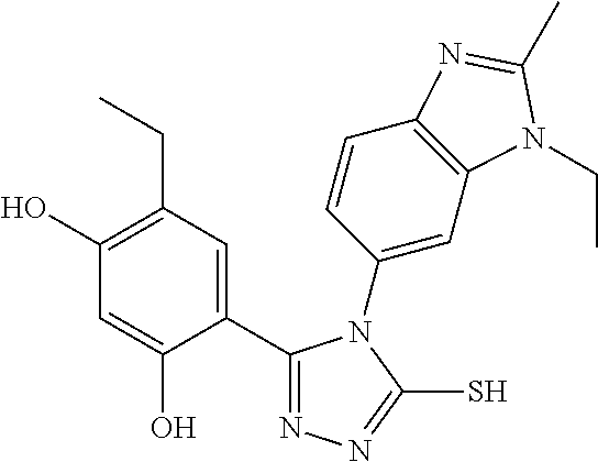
C1(C2=CC(CC)=C(O)C=C2O)=NN=C(S)N1C1=CC2=C(C=C1)N=C(C)N2CC
